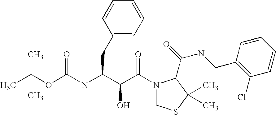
CC(OC(NC(C(C(N1CSC(C)(C)C1C(NCC1=C(Cl)C=CC=C1)=O)=O)O)CC1=CC=CC=C1)=O)(C)C
